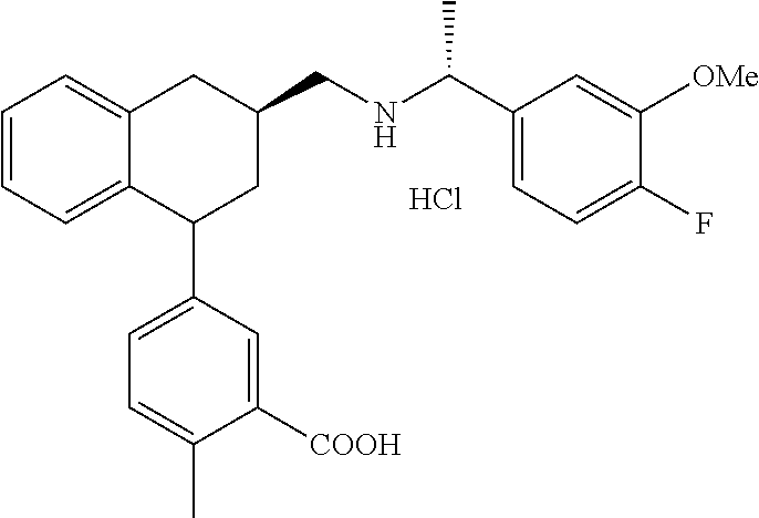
C1=CC=C2C(=C1)CC(CNC(C)C1=CC=C(F)C([OMe])=C1)CC2C1=CC=C(C)C([COOH])=C1.Cl
